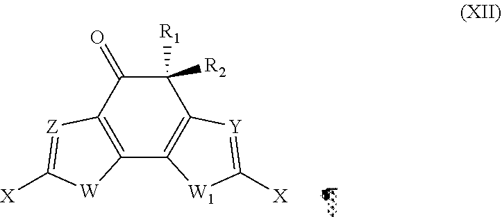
C1([R1])([R2])C(=O)C2=C(C3=C1[Y]=C([X])[W1]3)[W]C([X])=[Z]2
